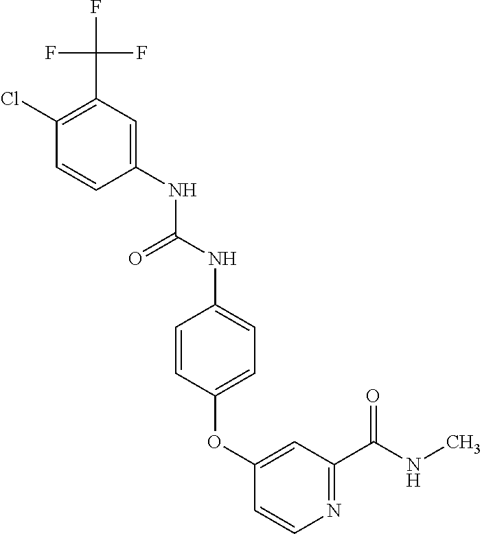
C1(NC(=O)NC2=CC=C(OC3=CC(C(NC)=O)=NC=C3)C=C2)=CC(C(F)(F)F)=C(Cl)C=C1
